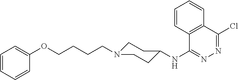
C1=CC=CC(OCCCCN2CCC(NC3=NN=C(Cl)C4=C3C=CC=C4)CC2)=C1
